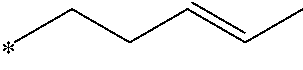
CCCC=CC
